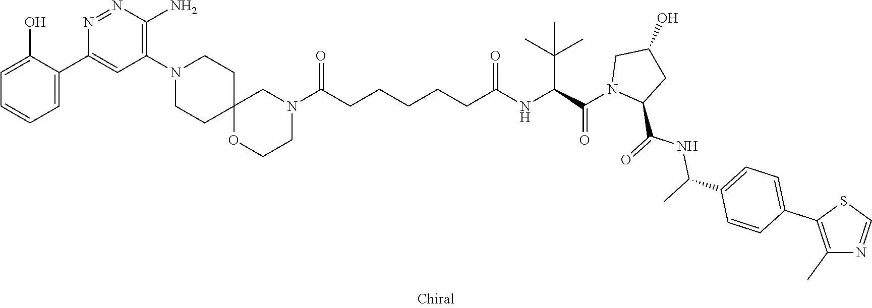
C1=C(O)C(C2=CC(N3CCC4(CC3)OCCN(C(CCCCCC(NC(C(C)(C)C)C(=O)N3C(C(=O)NC(C)C5=CC=C(C6=C(C)N=CS6)C=C5)CC(O)C3)=O)=O)C4)=C(N)N=N2)=CC=C1
